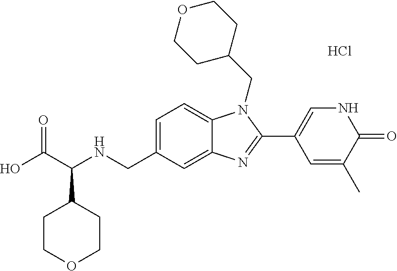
OC(C(NCC1=CC=C2C(=C1)N=C(C1=CNC(=O)C(C)=C1)N2CC1CCOCC1)C1CCOCC1)=O.Cl
